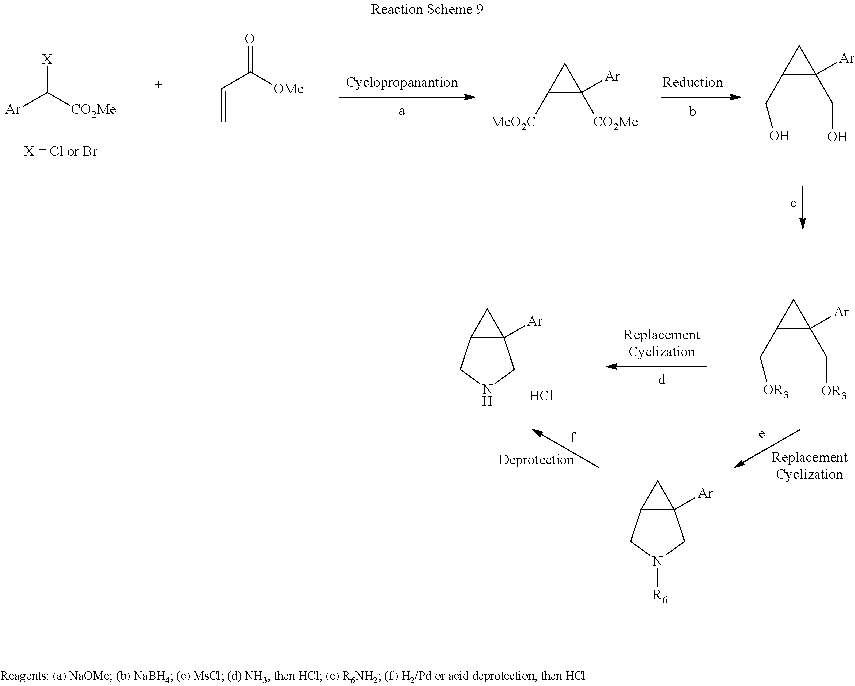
C12C([Ar])(C1)CNC2.Cl.C12C([Ar])(C1)CN([R6])C2.C1(C[OR3])C([Ar])(C[OR3])C1.[X]C([CO2Me])[Ar].C(=C)C([OMe])=O.C1([MeO2C])C([CO2Me])([Ar])C1.C1(CO)C([Ar])(CO)C1
